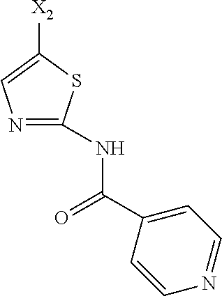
C1([X2])=CN=C(NC(=O)C2=CC=NC=C2)S1
